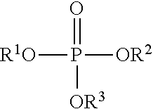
[R1O]P([OR2])(=O)[OR3]
